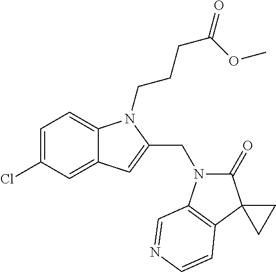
C1=C(Cl)C=C2C(=C1)N(CCCC(OC)=O)C(CN1C(=O)C3(C4=C1C=NC=C4)CC3)=C2
